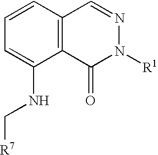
C1=CC=C(NC[R7])C2=C1C=NN([R1])C2=O
